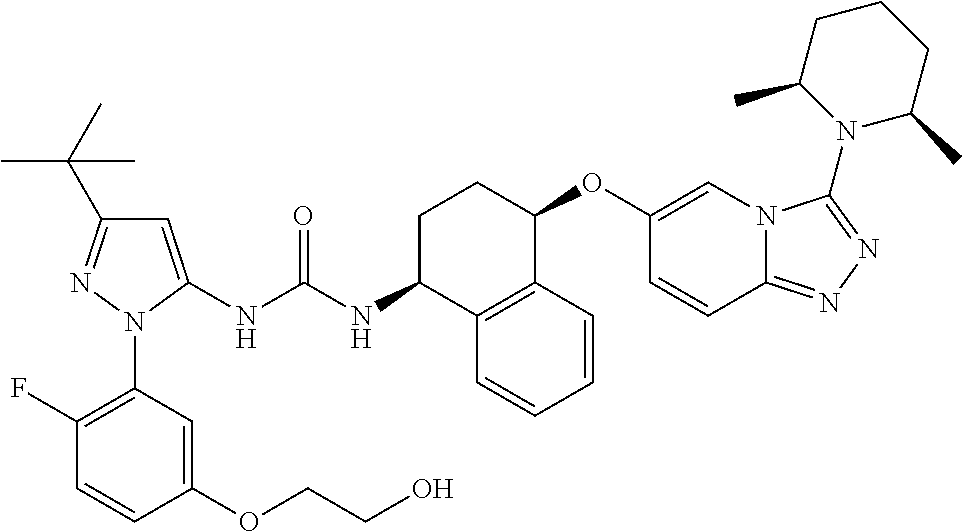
C1=C(NC(NC2C3=C(C(OC4=CN5C(=NN=C5N5C(C)CCCC5C)C=C4)CC2)C=CC=C3)=O)N(C2=C(F)C=CC(OCCO)=C2)N=C1C(C)(C)C
